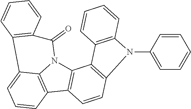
C12=C(C3=C4N1C(=O)C1=C(C4=CC=C3)C=CC=C1)C=CC1=C2C2=C(C=CC=C2)N1C1=CC=CC=C1
